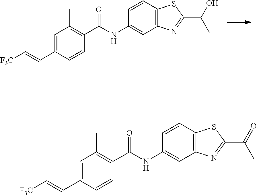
C1=CC(C(NC2=CC3=C(C=C2)SC(C(O)C)=N3)=O)=C(C)C=C1C=C[F3C].C1=CC(C(NC2=CC3=C(C=C2)SC(C(=O)C)=N3)=O)=C(C)C=C1C=C[F3C]
